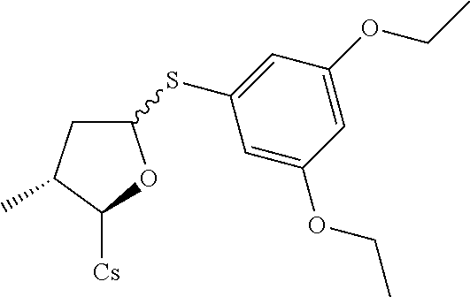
C1C(C)C([Cs])OC1SC1=CC(OCC)=CC(OCC)=C1
